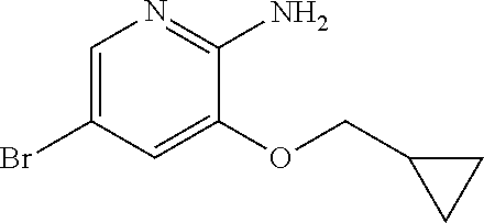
C1=C(Br)C=C(OCC2CC2)C(N)=N1
